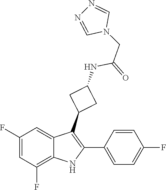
C(C(=O)NC1CC(C2=C(C3=CC=C(F)C=C3)NC3=C(F)C=C(F)C=C23)C1)N1C=NN=C1
